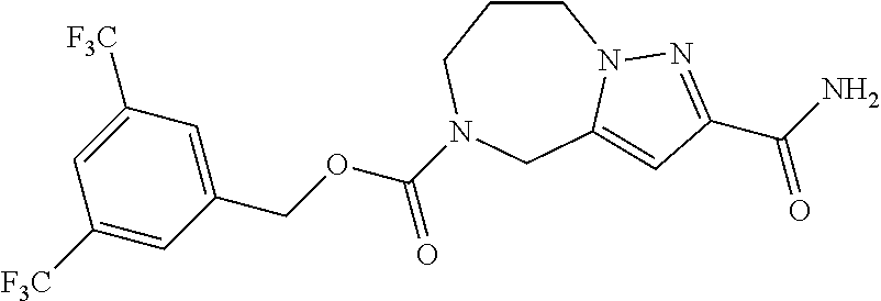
C1CCN(C(OCC2=CC([F3C])=CC([F3C])=C2)=O)CC2=CC(C(=O)N)=NN12
